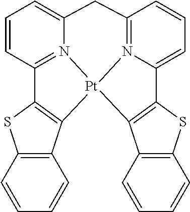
C12=N3C(=CC=C1)C1=C(C4=C(S1)C=CC=C4)[Pt]31N3=C(C=CC=C3C2)C2=C1C1=C(S2)C=CC=C1
